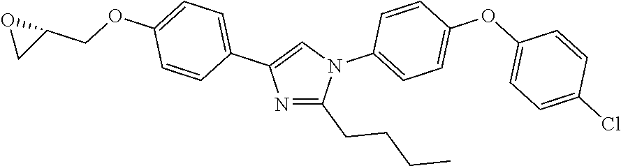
N1=C(CCCC)N(C2=CC=C(OC3=CC=C(Cl)C=C3)C=C2)C=C1C1=CC=C(OCC2OC2)C=C1
